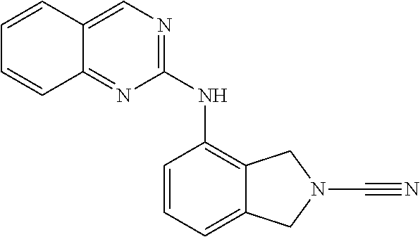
C1=C2C(=C(NC3=NC=C4C(=N3)C=CC=C4)C=C1)CN(C#N)C2
